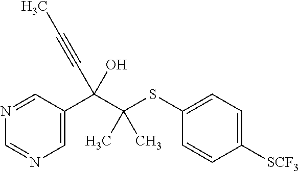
C1=C(C(C(SC2=CC=C([SCF3])C=C2)(C)C)(C#CC)O)C=NC=N1
